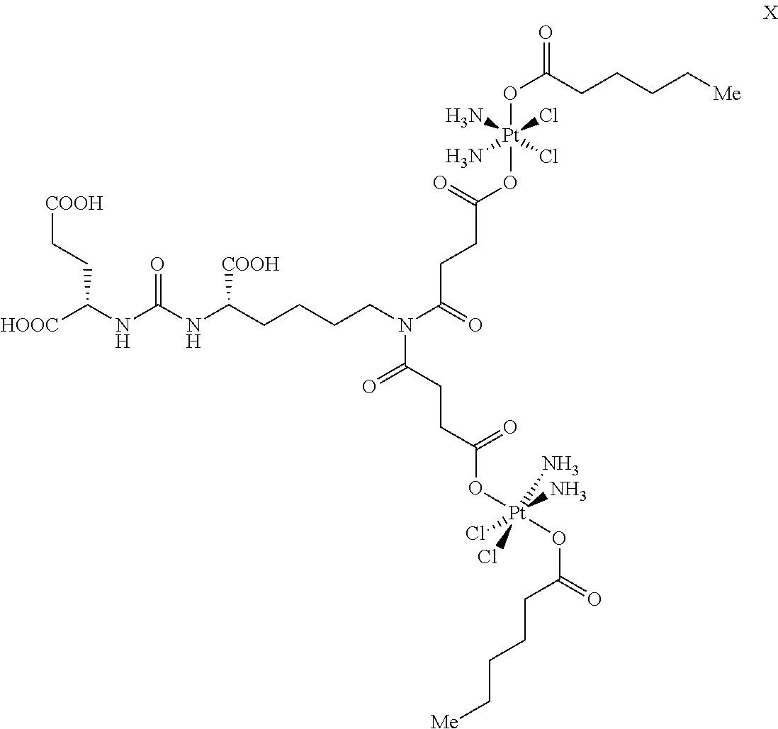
N(C([HOOC])CC[COOH])C(NC(CCCCN(C(=O)CCC(O[Pt](OC(=O)CCCC[Me])(N)(N)(Cl)Cl)=O)C(CCC(O[Pt](OC(=O)CCCC[Me])(N)(Cl)(Cl)N)=O)=O)[COOH])=O
